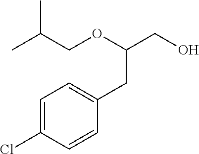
CC(COC(CC1=CC=C(Cl)C=C1)CO)C
